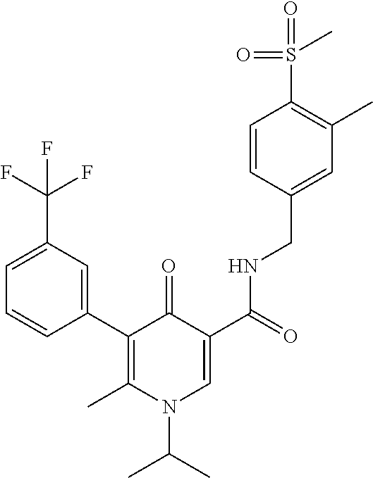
C1=CC(C2=C(C)N(C(C)C)C=C(C(=O)NCC3=CC(C)=C(S(C)(=O)=O)C=C3)C2=O)=CC(C(F)(F)F)=C1
